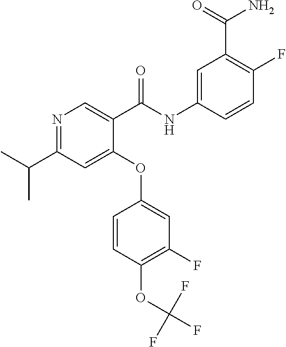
N1=C(C(C)C)C=C(OC2=CC(F)=C(OC(F)(F)F)C=C2)C(C(NC2=CC(C(=O)N)=C(F)C=C2)=O)=C1
